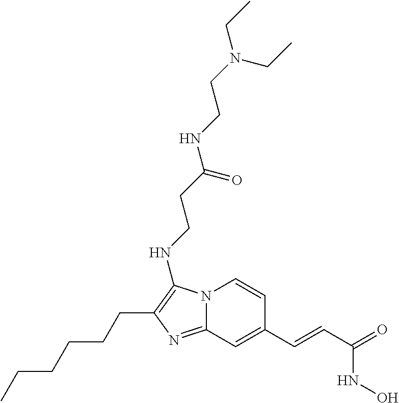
N12C(=NC(CCCCCC)=C1NCCC(NCCN(CC)CC)=O)C=C(C=CC(=O)NO)C=C2
